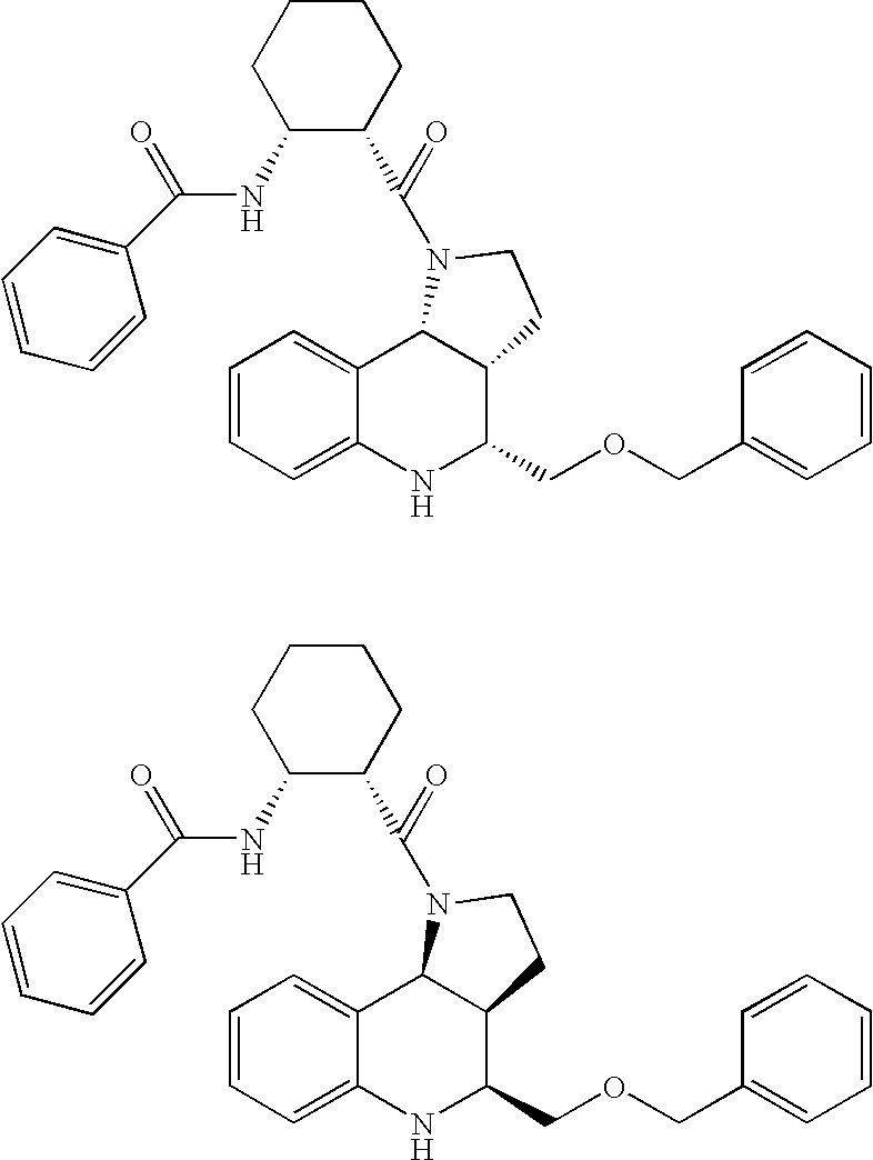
C1=CC=C2C(=C1)C1C(C(COCC3=CC=CC=C3)N2)CCN1C(C1CCCCC1NC(C1=CC=CC=C1)=O)=O.C1=CC=C2C(=C1)C1C(C(COCC3=CC=CC=C3)N2)CCN1C(C1CCCCC1NC(C1=CC=CC=C1)=O)=O
